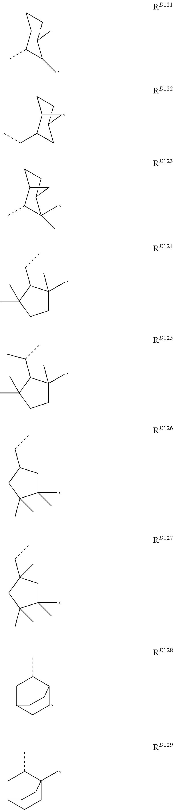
C1CC2C(CC)CC1C2.C1CC2C(C)C(C)C1C2.C1CC2C(C)C(C)(C)C1C2.C1C(C)(C)C(CC)C(C)(C)C1.C1C(C)(C)C(C(C)C)C(C)(C)C1.C1(C)(C)CC(CC)CC1(C)C.C1(C)(C)CC(CC)(C)CC1(C)C.C1C2CCC(C1C)CC2.C1C2CCC(C)(C1C)CC2
